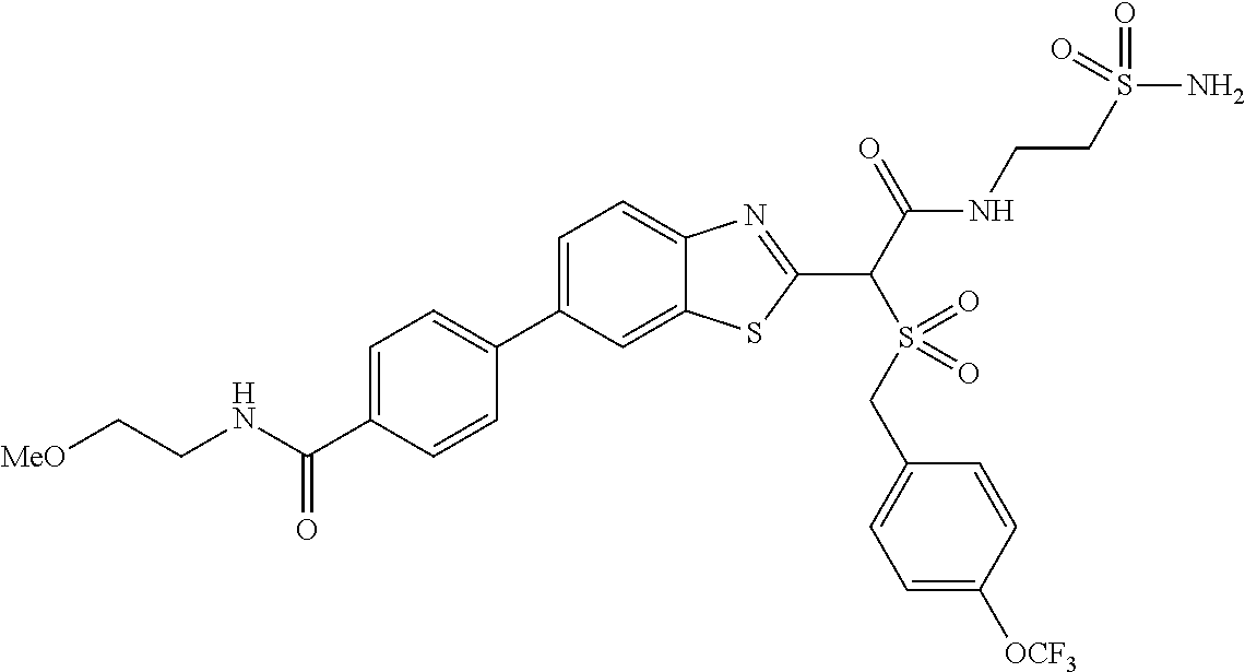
C1(C2=CC=C(C(NCC[MeO])=O)C=C2)=CC=C2C(=C1)SC(C(C(NCCS(N)(=O)=O)=O)S(=O)(CC1=CC=C([OCF3])C=C1)=O)=N2
